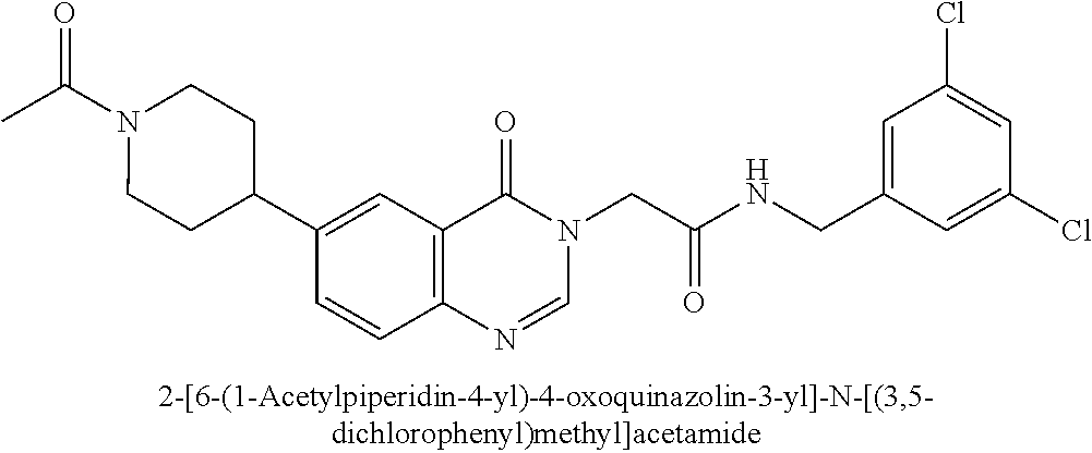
CC(N1CCC(C2=CC3=C(C=C2)N=CN(CC(NCC2=CC(Cl)=CC(Cl)=C2)=O)C3=O)CC1)=O
